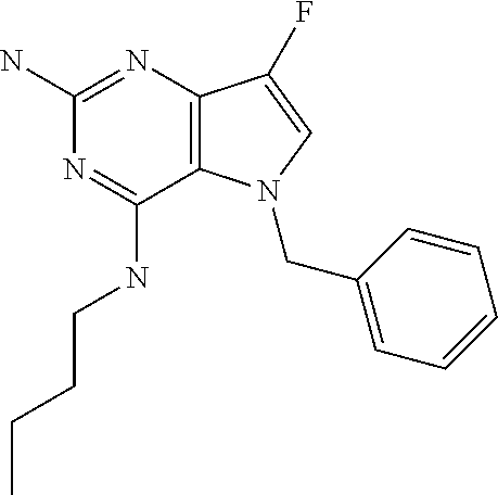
C12=C(N=C(N)N=C1NCCCC)C(F)=CN2CC1=CC=CC=C1
